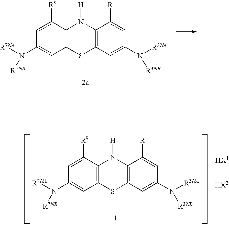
C12=C(C([R9])=CC(N([R7NA])[R7NB])=C1)N([H])C1=C(S2)C=C(N([R3NA])[R3NB])C=C1[R1].C12=C(C([R9])=CC(N([R7NA])[R7NB])=C1)N([H])C1=C(S2)C=C(N([R3NA])[R3NB])C=C1[R1]
